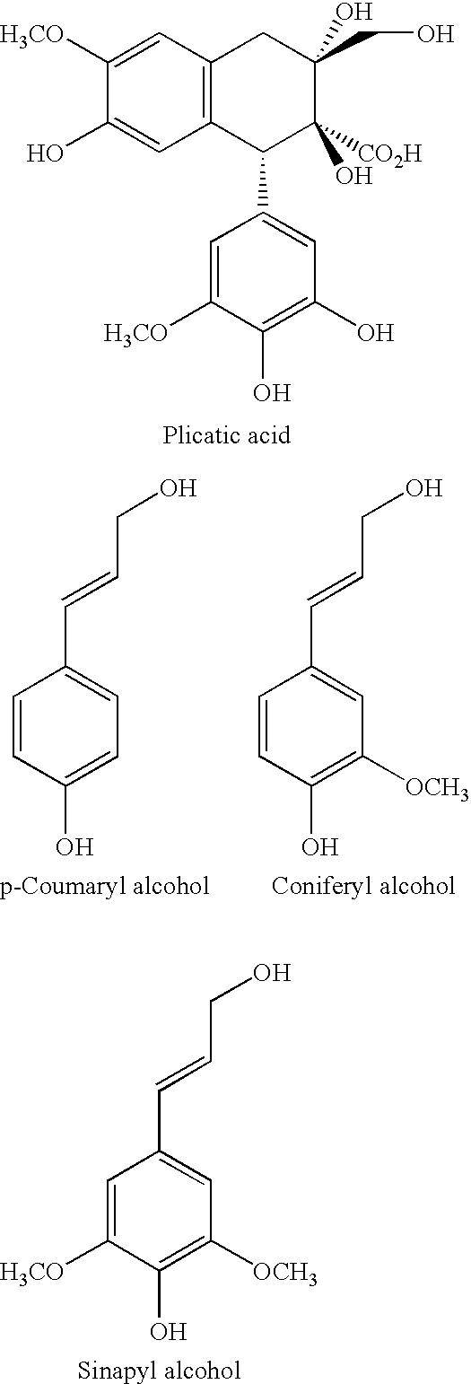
C1=C([H3CO])C(O)=CC2=C1CC(O)(CO)C([CO2H])(O)C2C1=CC(O)=C(O)C([H3CO])=C1.C1=CC(O)=CC=C1C=CCO.C1=CC(O)=C([OCH3])C=C1C=CCO.C1=C([H3CO])C(O)=C([OCH3])C=C1C=CCO
